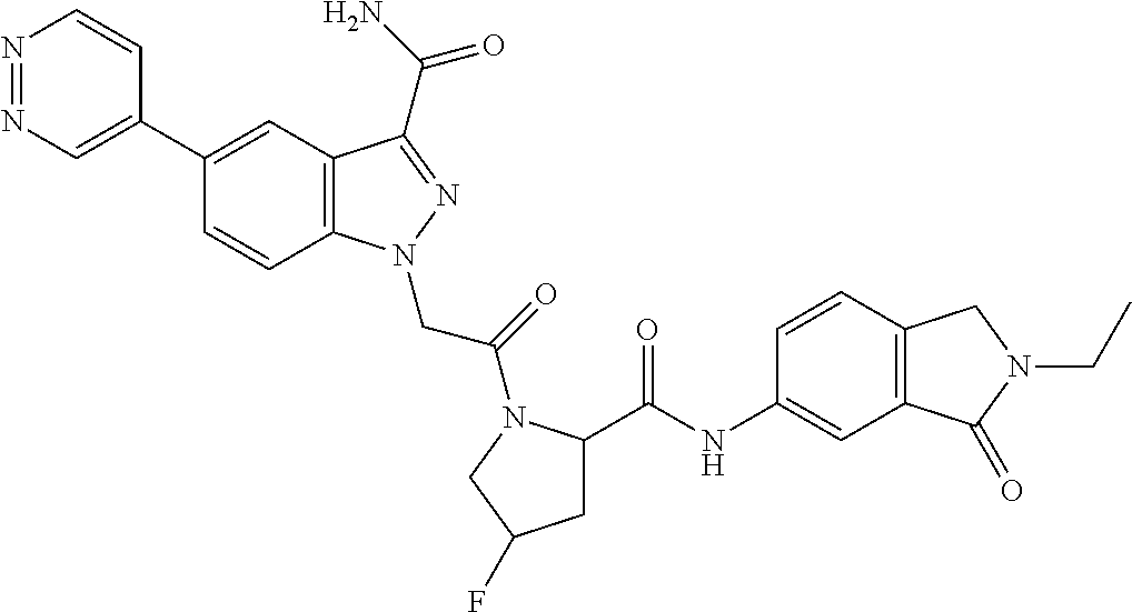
N1=NC=C(C2=CC3=C(C=C2)N(CC(=O)N2C(C(NC4=CC5=C(C=C4)CN(CC)C5=O)=O)CC(F)C2)N=C3C(N)=O)C=C1
